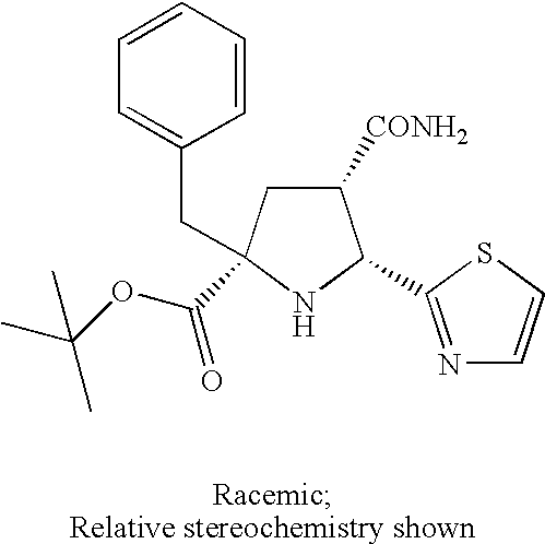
C1([CONH2])CC(CC2=CC=CC=C2)(C(OC(C)(C)C)=O)NC1C1=NC=CS1
